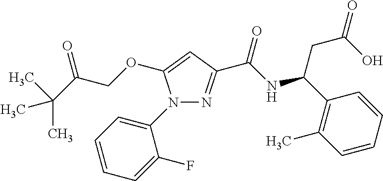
N1(C2=CC=CC=C2F)N=C(C(NC(CC(O)=O)C2=C(C)C=CC=C2)=O)C=C1OCC(C(C)(C)C)=O
